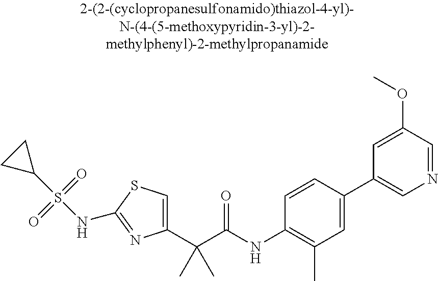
C1(C(C(NC2=C(C)C=C(C3=CN=CC(OC)=C3)C=C2)=O)(C)C)=CSC(NS(C2CC2)(=O)=O)=N1
